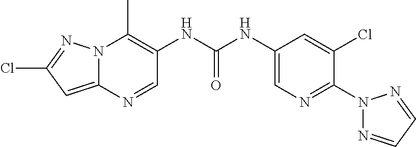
N12C(=CC(Cl)=N1)N=CC(NC(NC1=CN=C(N3N=CC=N3)C(Cl)=C1)=O)=C2C
